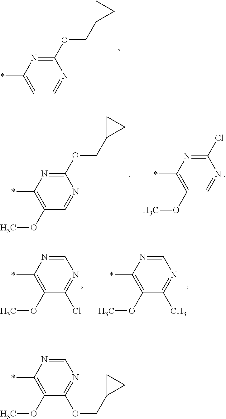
C1(OCC2CC2)=NC(*)=CC=N1.C1(OCC2CC2)=NC(*)=C(OC)C=N1.C1(Cl)=NC(*)=C(OC)C=N1.C1=NC(*)=C(OC)C(Cl)=N1.C1=NC(*)=C(OC)C(C)=N1.C1=NC(*)=C(OC)C(OCC2CC2)=N1
